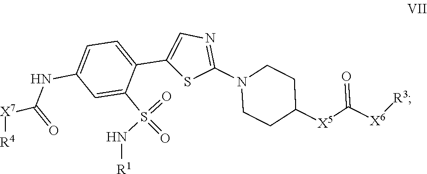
N1(C2=NC=C(C3=CC=C(NC(=O)[X7][R4])C=C3S(=O)(N[R1])=O)S2)CCC([X5]C([X6][R3])=O)CC1
